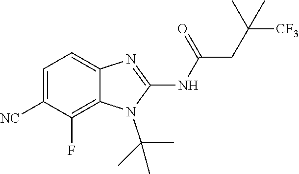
C1=C([NC])C(F)=C2C(=C1)N=C(NC(=O)CC(C)([CF3])C)N2C(C)(C)C
